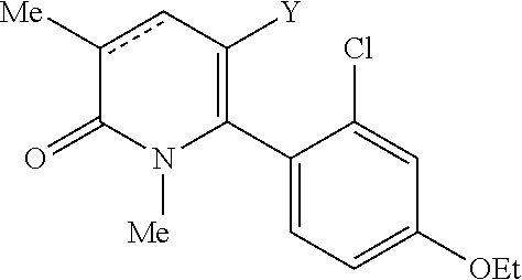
C1(C2=C([Y])cc([Me])C(=O)N2[Me])=CC=C([OEt])C=C1Cl
